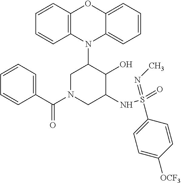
N1(C2CN(C(C3=CC=CC=C3)=O)CC(NS(=O)(=NC)C3=CC=C([OCF3])C=C3)C2O)C2=C(C=CC=C2)OC2=CC=CC=C12
